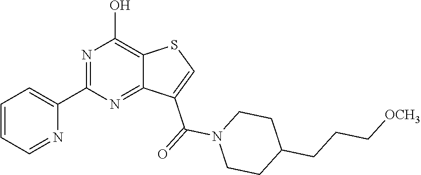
C1(C2=NC(O)=C3C(=N2)C(C(=O)N2CCC(CCC[OCH3])CC2)=CS3)=CC=CC=N1
